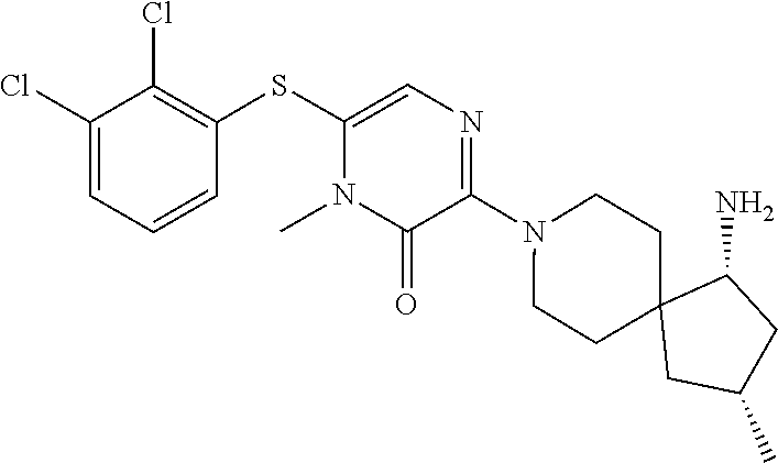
N1(C2=NC=C(SC3=C(Cl)C(Cl)=CC=C3)N(C)C2=O)CCC2(CC1)CC(C)CC2N
